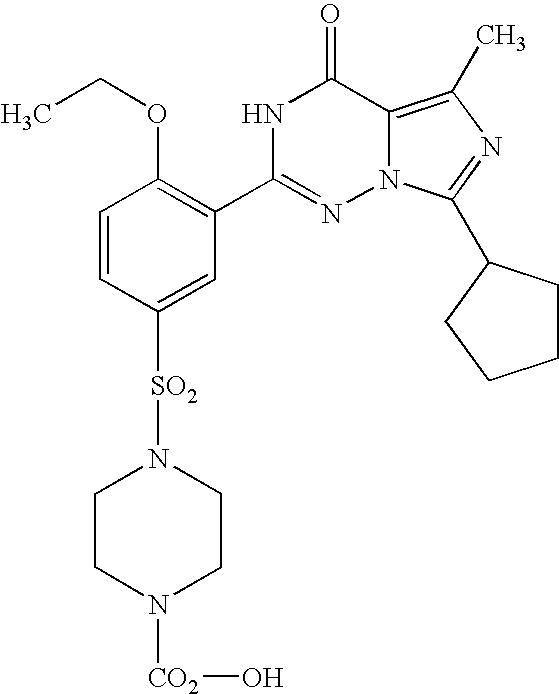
C1=CC([SO2]N2CCN([CO2]O)CC2)=CC(C2=NN3C(=C(C)N=C3C3CCCC3)C(=O)N2)=C1OCC
